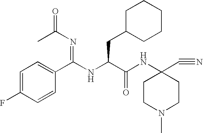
C1(C(NC(C(NC2(C#N)CCN(C)CC2)=O)CC2CCCCC2)=NC(=O)C)=CC=C(F)C=C1
